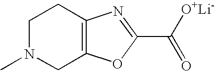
C1N(C)CC2=C(C1)N=C(C(=O)[O+Li-])O2
